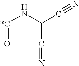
[*C](NC(C#N)C#N)=O
